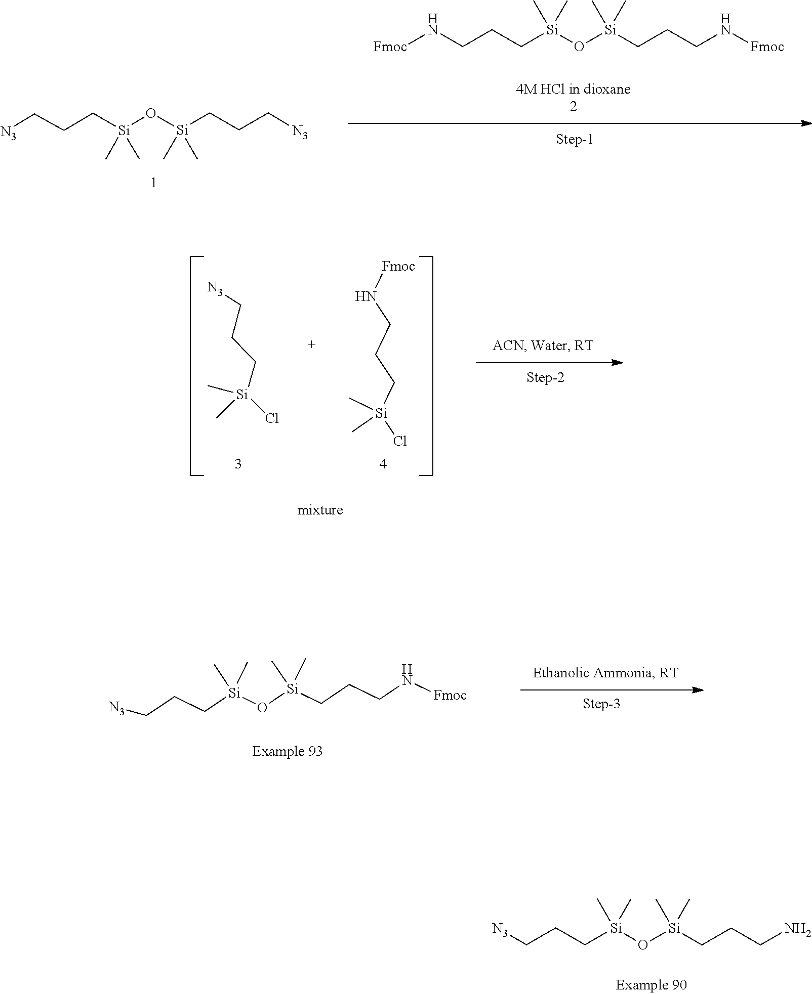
C(CC[Si](C)(C)O[Si](C)(CCC[N3])C)[N3].[Fmoc]NCCC[Si](O[Si](CCCN[Fmoc])(C)C)(C)C.[Si](CCC[N3])(Cl)(C)C.C[Si](C)(Cl)CCCN[Fmoc].C(CC[Si](C)(O[Si](C)(CCCN[Fmoc])C)C)[N3].C(CC[Si](O[Si](CCCN)(C)C)(C)C)[N3]
